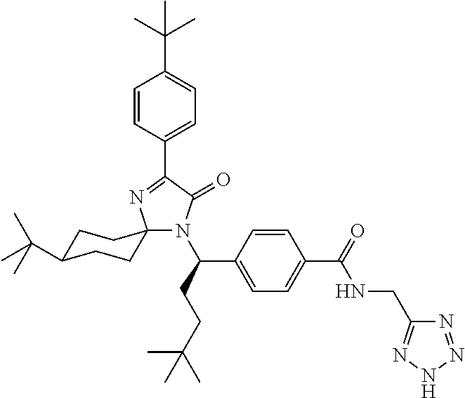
N1(C(CCC(C)(C)C)C2=CC=C(C(=O)NCC3=NNN=N3)C=C2)C(=O)C(C2=CC=C(C(C)(C)C)C=C2)=NC12CCC(C(C)(C)C)CC2
